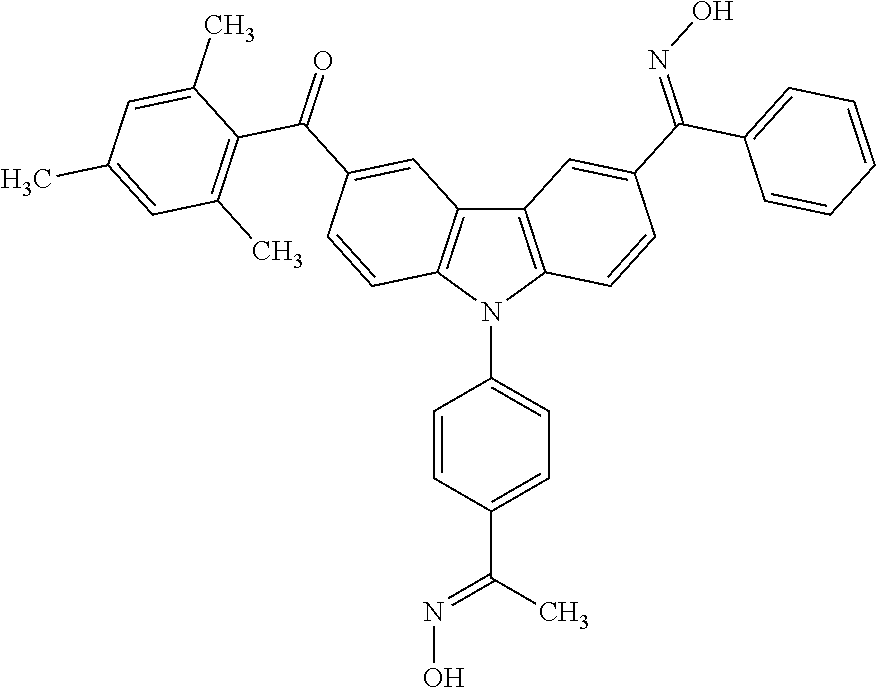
C12=C(N(C3=CC=C(C(C)=NO)C=C3)C3=C1C=C(C(=O)C1=C(C)C=C(C)C=C1C)C=C3)C=CC(C(=NO)C1=CC=CC=C1)=C2
